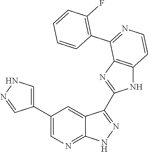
C1(C2=CN=C3C(=C2)C(C2=NC4=C(N2)C=CN=C4C2=C(F)C=CC=C2)=N[N H]3)=CNN=C1
